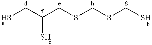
SCC(CSCSCS)S
